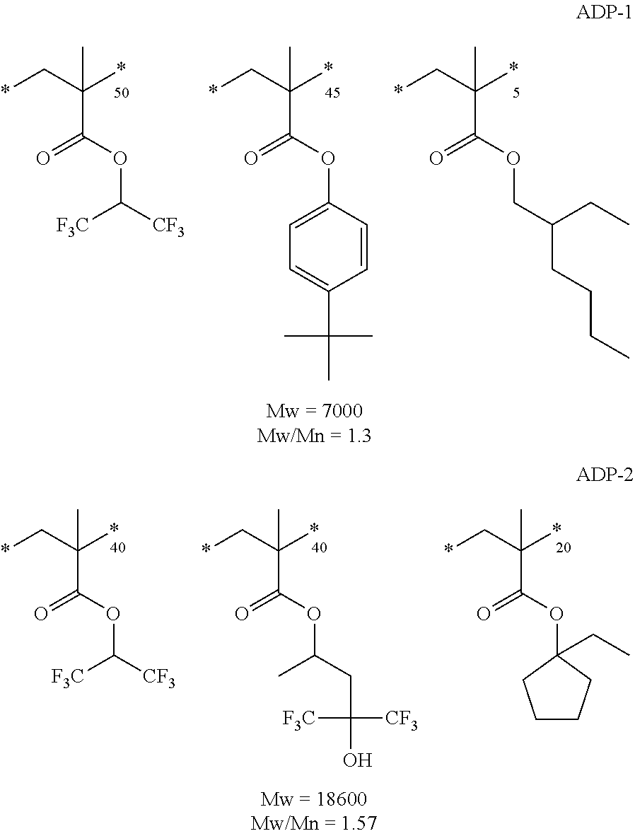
CC(C(OC([CF3])[F3C])=O)(C*)*.CC(C(OC1=CC=C(C(C)(C)C)C=C1)=O)(C*)*.CC(C(OCC(CCCC)CC)=O)(C*)*.CC(C(OC([CF3])[F3C])=O)(C*)*.CC(C(OC(CC(O)([CF3])[F3C])C)=O)(C*)*.CC(C(OC1(CC)CCCC1)=O)(C*)*
